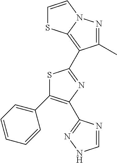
C1=NC(C2=C(C3=CC=CC=C3)SC(C3=C4N(N=C3C)C=CS4)=N2)=NN1
